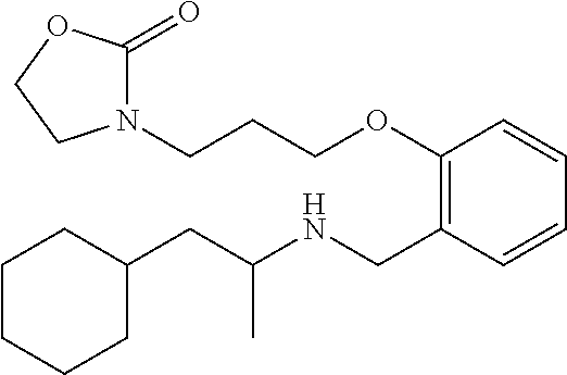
O(C1=C(CNC(CC2CCCCC2)C)C=CC=C1)CCCN1C(=O)OCC1
